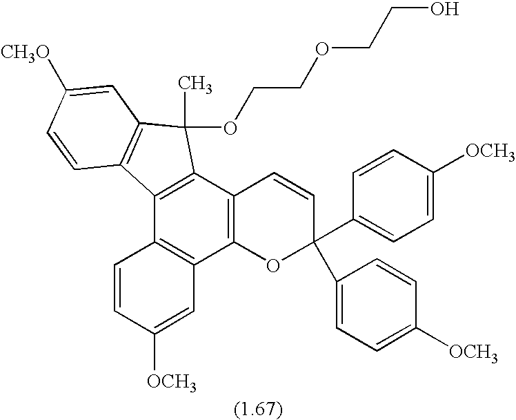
C1=CC([OCH3])=CC2=C1C1=C(C3=C2OC(C2=CC=C([OCH3])C=C2)(C2=CC=C([OCH3])C=C2)C=C3)C(OCCOCCO)(C)C2=C1C=CC([CH3O])=C2
